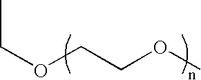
C(OCCOC)C
